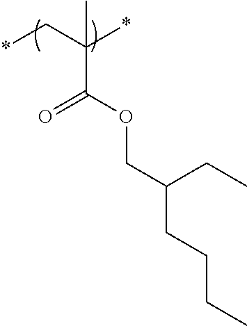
*CC(*)(C)C(OCC(CCCC)CC)=O
